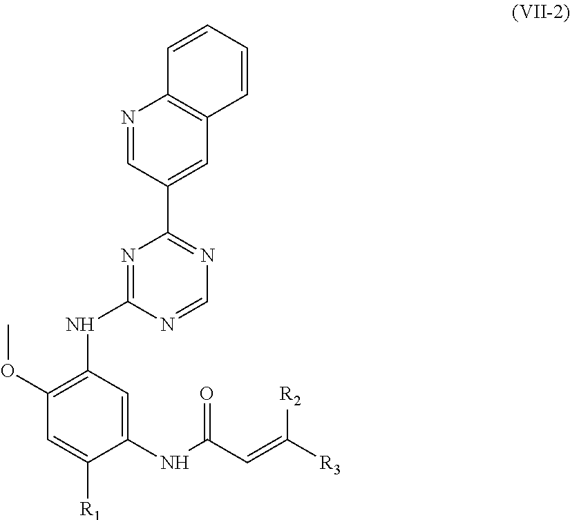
C1(NC(C=C([R3])[R2])=O)=CC(NC2=NC(C3=CC4=C(N=C3)C=CC=C4)=NC=N2)=C(OC)C=C1[R1]
